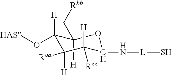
C1([H])(C[Rbb])C([H])(O[HAS])C([Raa])([H])C([H])([Rcc])C(N[L]S)O1
